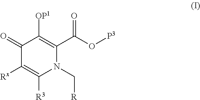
C1(=O)C([Rx])=C([R3])N(C[R])C(C(O[P3])=O)=C1[OP1]
